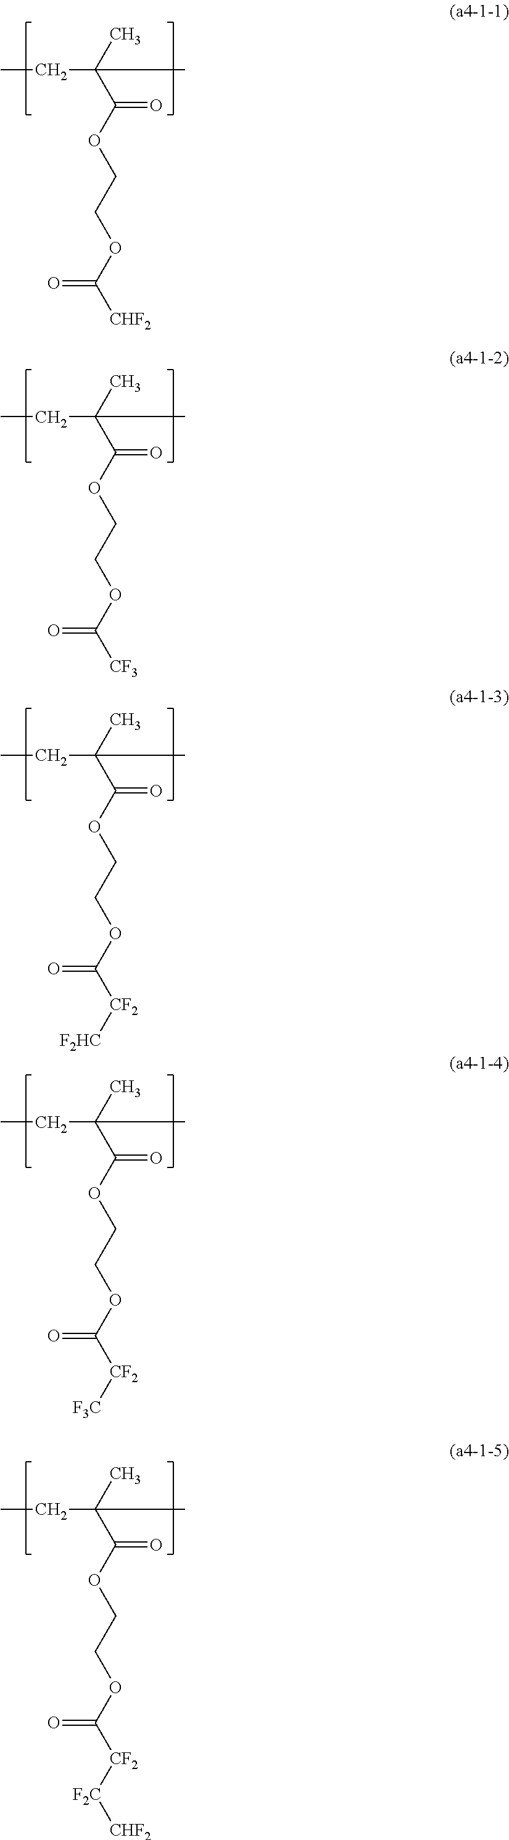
CCC(C)(C)C(OCCOC([CHF2])=O)=O.CCC(C)(C)C(OCCOC([CF3])=O)=O.CCC(C)(C)C(OCCOC([CF2][F2HC])=O)=O.CCC(C)(C)C(OCCOC([CF2][F3C])=O)=O.CCC(C)(C)C(OCCOC([CF2][F2C][CHF2])=O)=O
